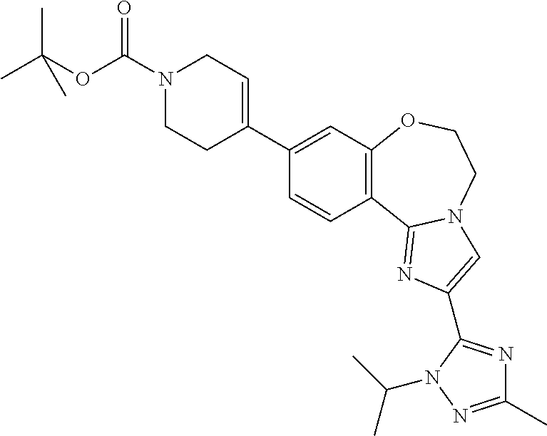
C12=C(OCCN3C1=NC(C1=NC(C)=NN1C(C)C)=C3)C=C(C1=CCN(C(OC(C)(C)C)=O)CC1)C=C2
